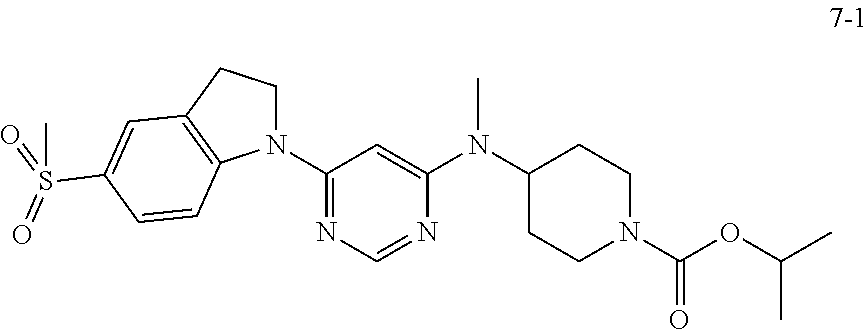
N1(C2=NC=NC(N(C3CCN(C(OC(C)C)=O)CC3)C)=C2)CCC2=C1C=CC(S(=O)(=O)C)=C2
